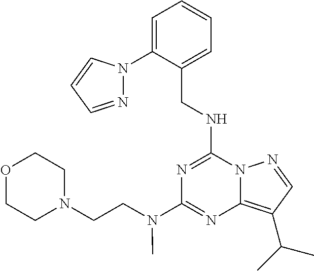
N1=C(NCC2=CC=CC=C2N2N=CC=C2)N2C(=C(C(C)C)C=N2)N=C1N(CCN1CCOCC1)C
